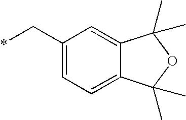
*CC1=CC=C2C(=C1)C(C)(C)OC2(C)C
